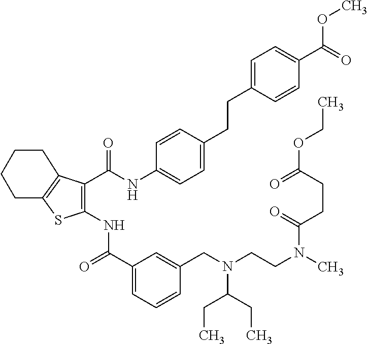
C1(C(=O)NC2=C(C(NC3=CC=C(CCC4=CC=C(C(OC)=O)C=C4)C=C3)=O)C3=C(S2)CCCC3)=CC=CC(CN(CCN(C)C(CCC(=O)OCC)=O)C(CC)CC)=C1
